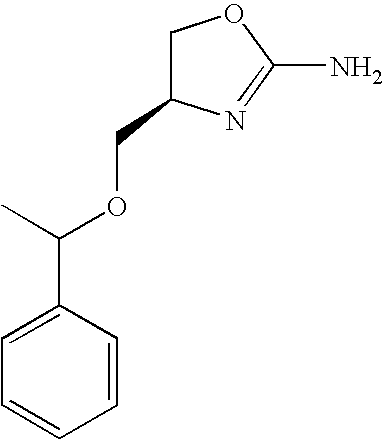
C1C(COC(C2=CC=CC=C2)C)N=C(N)O1
